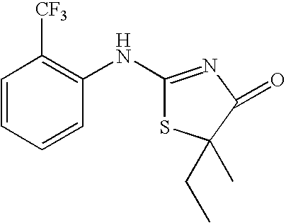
C1=CC=CC(NC2=NC(=O)C(C)(CC)S2)=C1[CF3]
